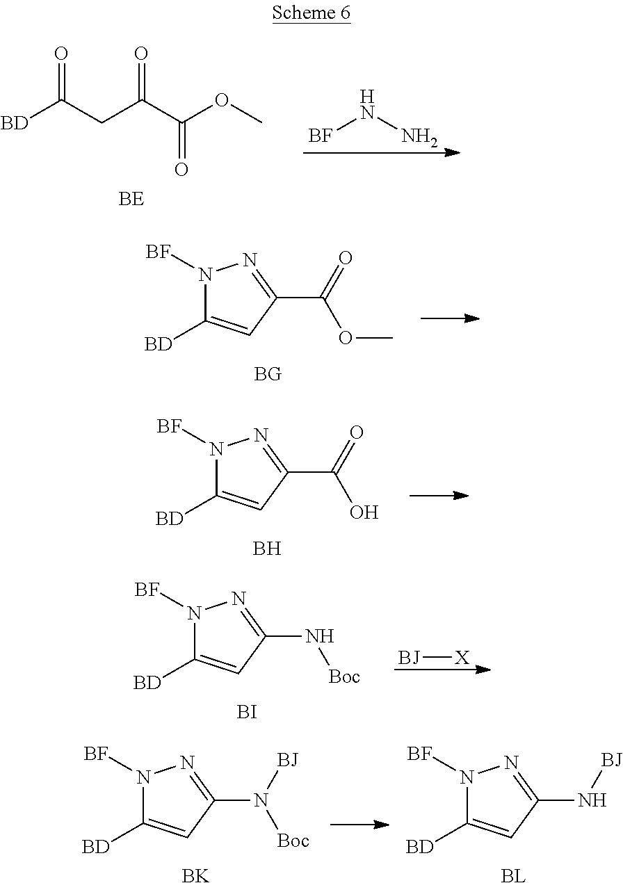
[BD]C(CC(C(OC)=O)=O)=O.[BF]NN.N1([BF])C([BD])=CC(C(=O)OC)=N1.N1([BF])C([BD])=CC(C(=O)O)=N1.B.N1([BF])C([BD])=CC(N[Boc])=N1.[BI].[BJ][X].N1([BF])C([BD])=CC(N([BJ])[Boc])=N1.[BK].N1([BF])C([BD])=CC(N[BJ])=N1.[BL]
